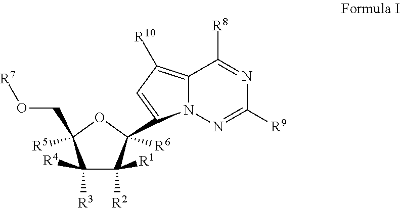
N12C(=C([R10])C=C1C1([R6])C([R2])([R1])C([R3])([R4])C(CO[R7])([R5])O1)C([R8])=NC([R9])=N2
